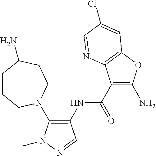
C1(NC(C2=C(N)OC3=C2N=CC(Cl)=C3)=O)=C(N2CCCC(N)CC2)N(C)N=C1
